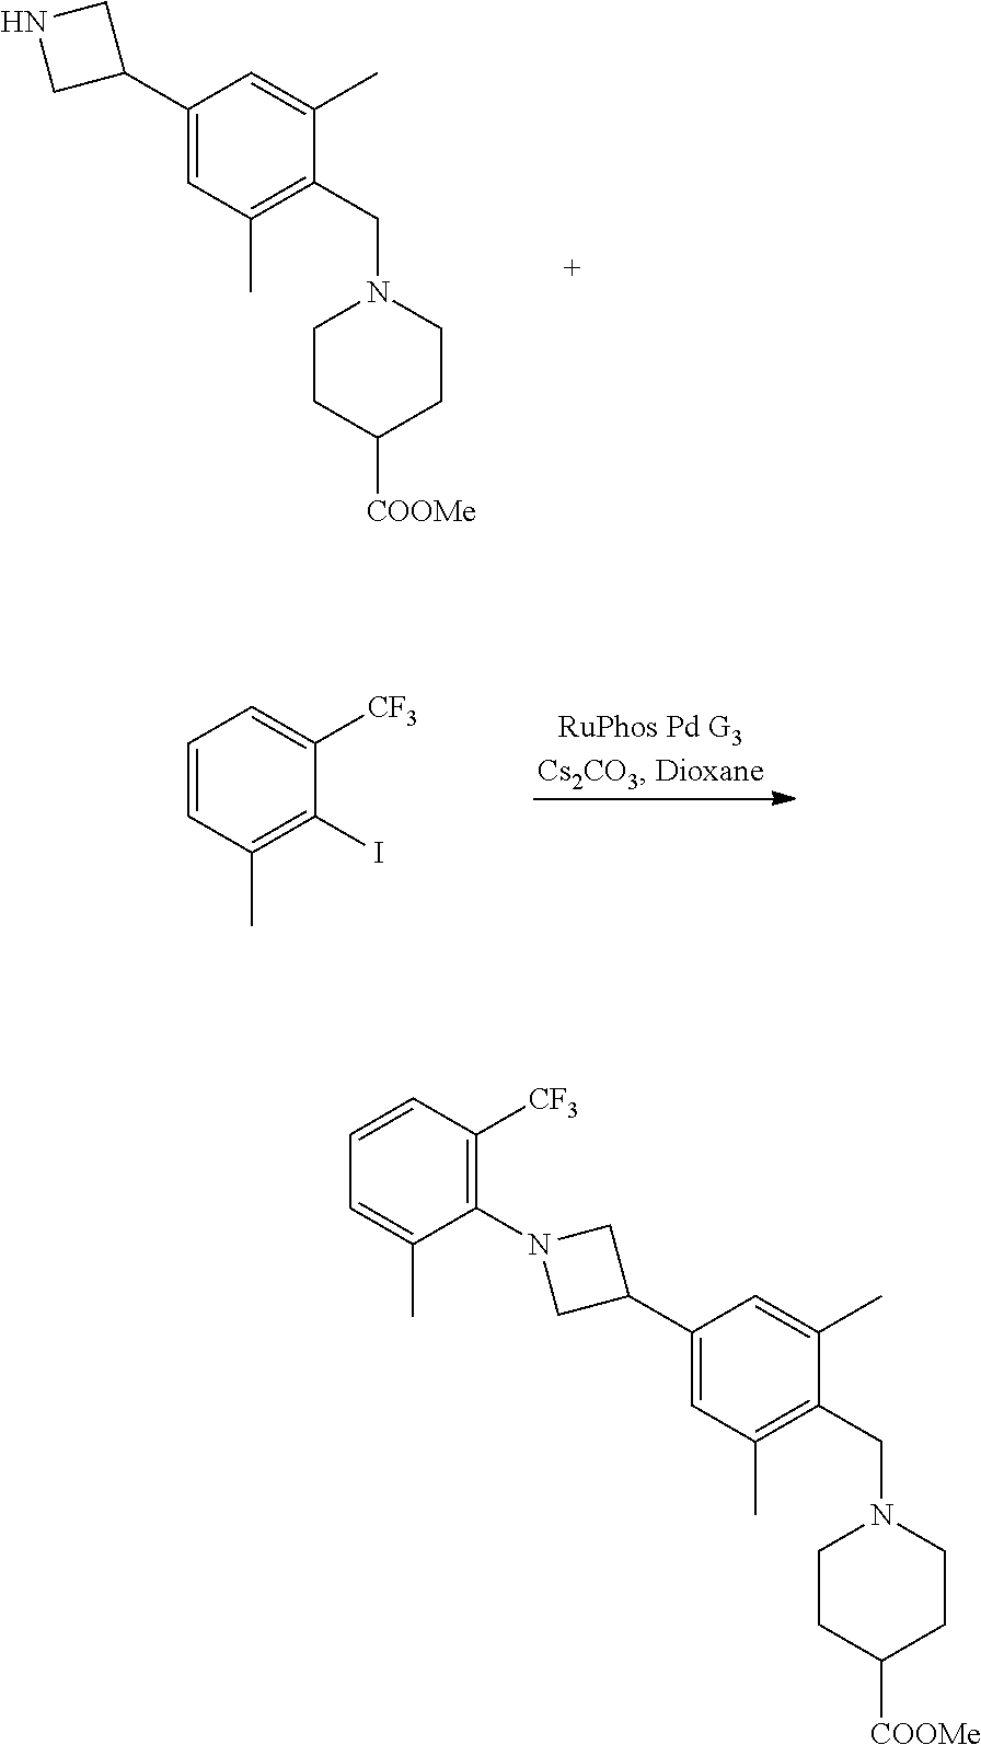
C1(C2CNC2)=CC(C)=C(CN2CCC([COOMe])CC2)C(C)=C1.C1=CC(C)=C(I)C([CF3])=C1.C1(C2CN(C3=C([CF3])C=CC=C3C)C2)=CC(C)=C(CN2CCC([COOMe])CC2)C(C)=C1
